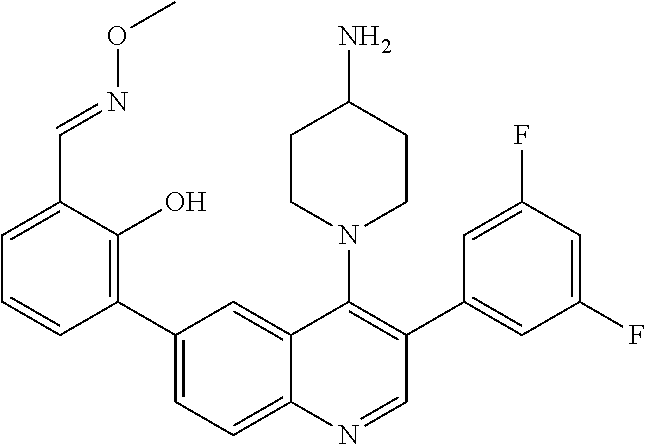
C1(C2=CC=C3C(=C2)C(N2CCC(N)CC2)=C(C2=CC(F)=CC(F)=C2)C=N3)=C(O)C(C=NOC)=CC=C1
